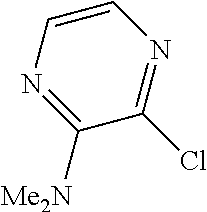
C1=CN=C([Me2N])C(Cl)=N1
